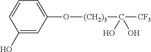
C1(O)=CC(O[(CH2)3]C([CF3])(O)O)=CC=C1
